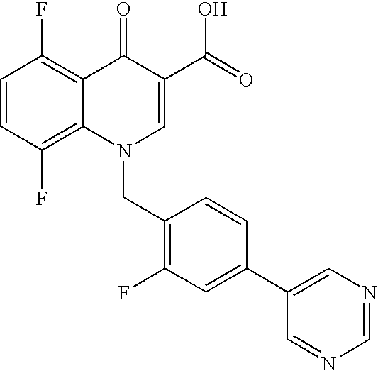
C12=C(F)C=CC(F)=C1C(=O)C(C(=O)O)=CN2CC1=C(F)C=C(C2=CN=CN=C2)C=C1
